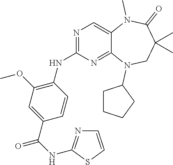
C1=CC(C(NC2=NC=CS2)=O)=CC(OC)=C1NC1=NC=C2C(=N1)N(C1CCCC1)CC(C)(C)C(=O)N2C
